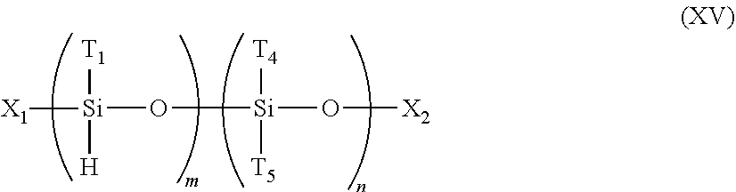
O([X2])[Si](O[Si]([X1])([T1])[H])([T4])[T5]
